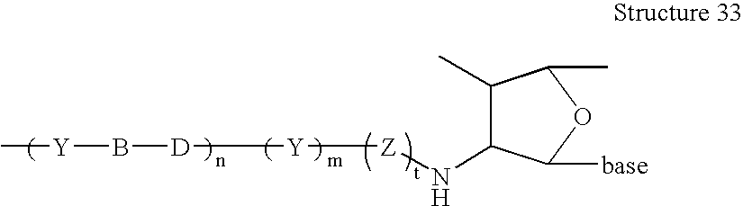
[Y](B[D][Y][Z]NC1C(C)C(C)OC1[base])C
